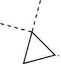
C1CC1(C)C
